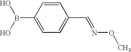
OB(O)C1=CC=C(C=NOC)C=C1
